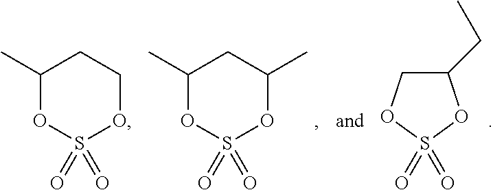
O1S(=O)(=O)OC(C)CC1C.S1(=O)(=O)OC(CC)CO1.O1S(=O)(=O)OCCC1C
